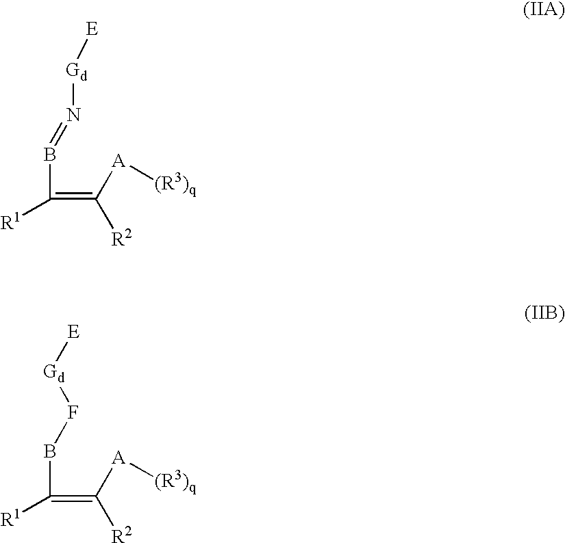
C([R1])(=C([R2])[A][(R3)q])B=N[Gd][E].C([R1])(=C([R2])[A][(R3)q])BF[Gd][E]
